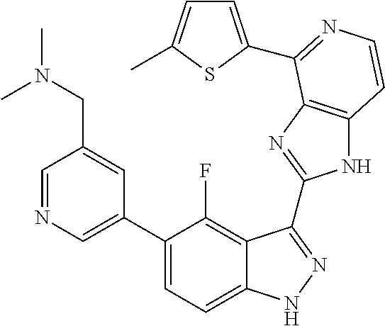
C1=C(C2=CC=C3C(=C2F)C(C2=NC4=C(N2)C=CN=C4C2=CC=C(C)S2)=NN3)C=C(CN(C)C)C=N1
